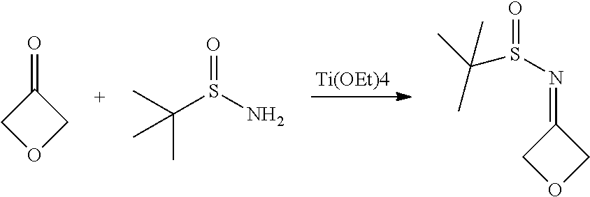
[Ti(OEt)4].C1(=O)COC1.CC(S(N)=O)(C)C.C1(=NS(C(C)(C)C)=O)COC1
